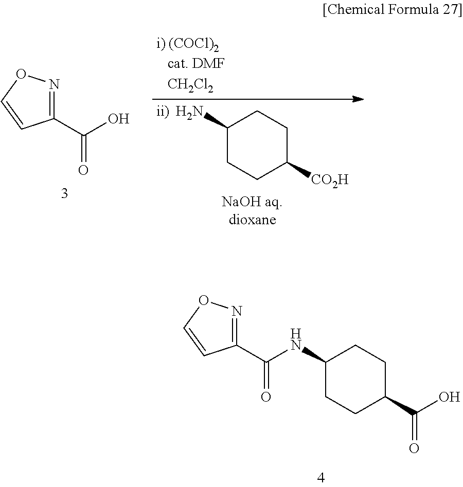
C1(C(NC2CCC(C(=O)O)CC2)=O)=NOC=C1.C1(C(O)=O)=NOC=C1.C1(N)CCC([CO2H])CC1
